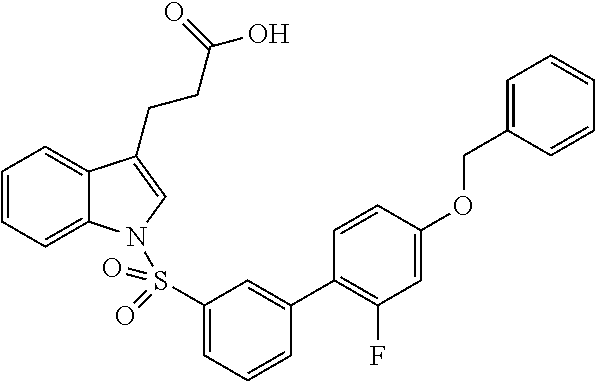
C1=CC=C2C(=C1)C(CCC(O)=O)=CN2S(C1=CC=CC(C2=C(F)C=C(OCC3=CC=CC=C3)C=C2)=C1)(=O)=O
